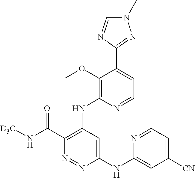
C1(NC2=CC([CN])=CC=N2)=CC(NC2=C(OC)C(C3=NN(C)C=N3)=CC=N2)=C(C(N[D3C])=O)N=N1
